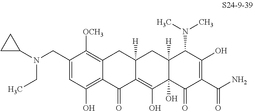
C1(CN(C2CC2)CC)=CC(O)=C2C(=C1[OCH3])CC1([H])C(=C(O)C3(O)C([H])(C1)C(N(C)C)C(O)=C(C(N)=O)C3=O)C2=O
